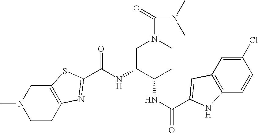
C12=C(CCN(C)C1)N=C(C(NC1C(NC(=O)C3=CC4=C(C=CC(Cl)=C4)N3)CCN(C(=O)N(C)C)C1)=O)S2
